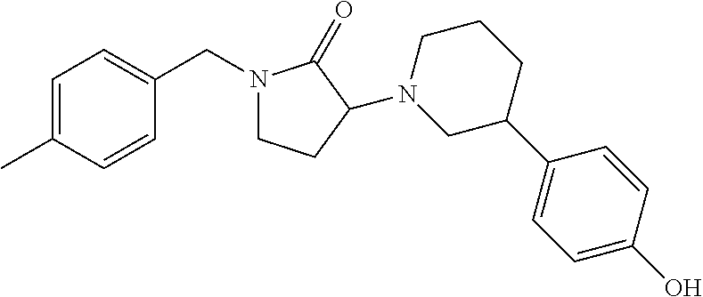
C1CCN(C2CCN(CC3=CC=C(C)C=C3)C2=O)CC1C1=CC=C(O)C=C1
